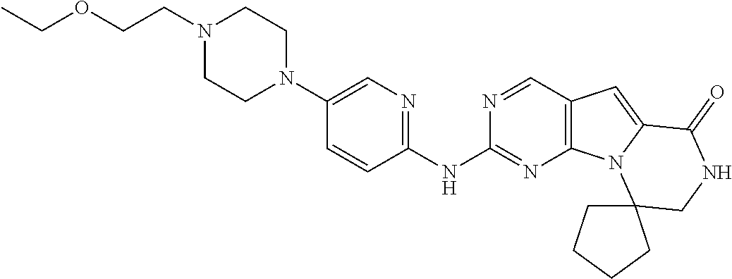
C1=CC(NC2=NC3=C(C=N2)C=C2N3C3(CNC2=O)CCCC3)=NC=C1N1CCN(CCOCC)CC1
